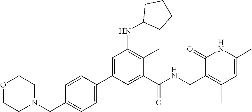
N1(CC2=CC=C(C3=CC(NC4CCCC4)=C(C)C(C(NCC4=C(C)C=C(C)NC4=O)=O)=C3)C=C2)CCOCC1
